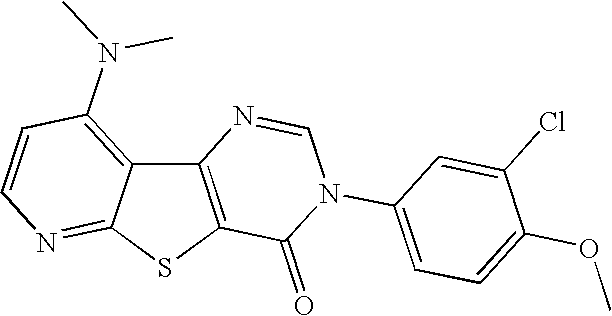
C12=C(SC3=NC=CC(N(C)C)=C13)C(=O)N(C1=CC=C(OC)C(Cl)=C1)C=N2
